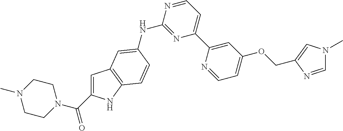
C1=C(OCC2=CN(C)C=N2)C=C(C2=CC=NC(NC3=CC4=C(NC(C(N5CCN(C)CC5)=O)=C4)C=C3)=N2)N=C1
